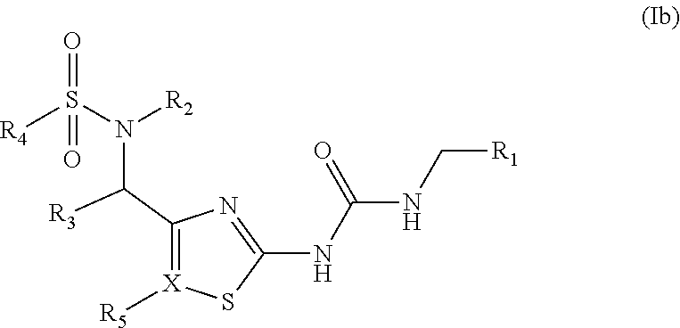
C1(C([R3])N(S([R4])(=O)=O)[R2])=[X]([R5])SC(NC(NC[R1])=O)=N1
